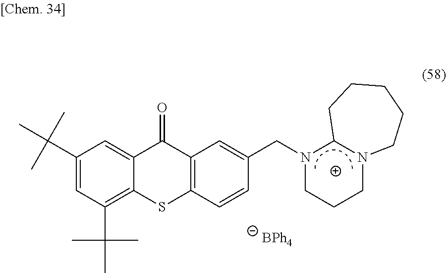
C1(C(C)(C)C)=CC(C(C)(C)C)=C2C(=C1)C(=O)C1=C(S2)C=CC(CN2CCCN3C2CCCCC3)=C1
